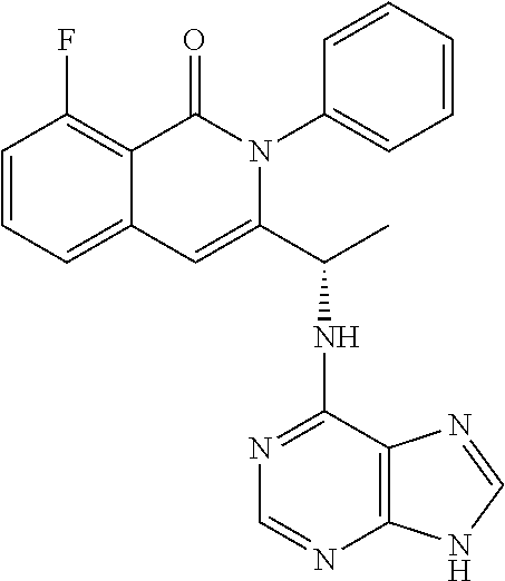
C1=CC=C2C(=C1F)C(=O)N(C1=CC=CC=C1)C(C(C)NC1=NC=NC3=C1N=CN3)=C2
